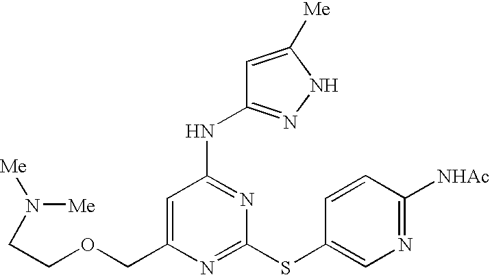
C1(COCCN([Me])[Me])=CC(NC2=NNC([Me])=C2)=NC(SC2=CN=C([NHAc])C=C2)=N1
